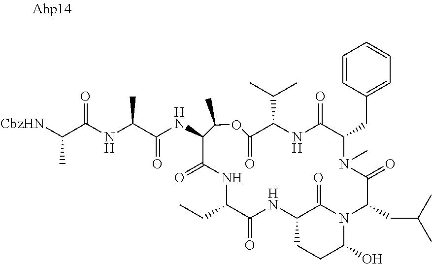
[CbzHN]C(C(NC(C(NC1C(=O)NC(CC)C(=O)NC2CCC(O)N(C2=O)C(CC(C)C)C(=O)N(C)C(CC2=CC=CC=C2)C(=O)NC(C(C)C)C(=O)OC1C)=O)C)=O)C
